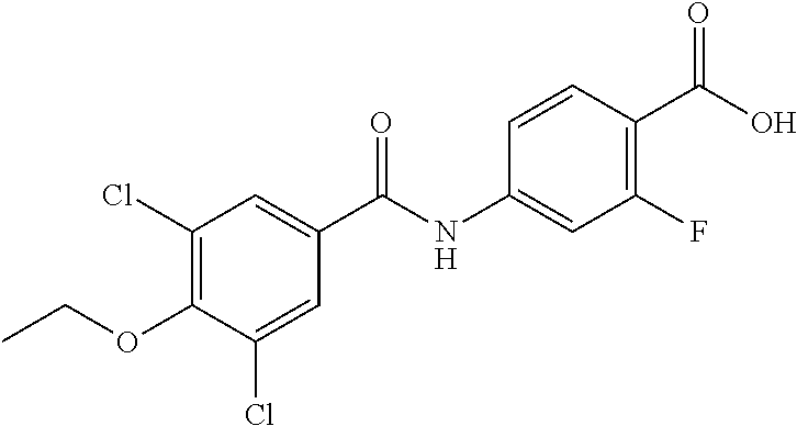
C1(Cl)=C(OCC)C(Cl)=CC(C(=O)NC2=CC(F)=C(C(O)=O)C=C2)=C1
